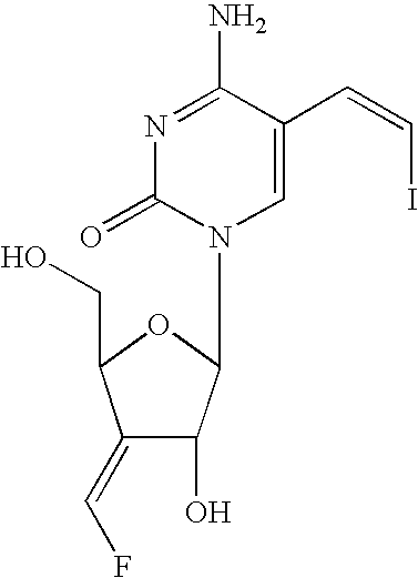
N1=C(N)C(C=CI)=CN(C2C(O)C(=CF)C(CO)O2)C1=O
